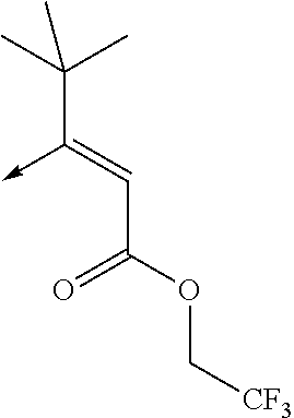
C(C(OC[CF3])=O)=C(C(C)(C)C)->C
